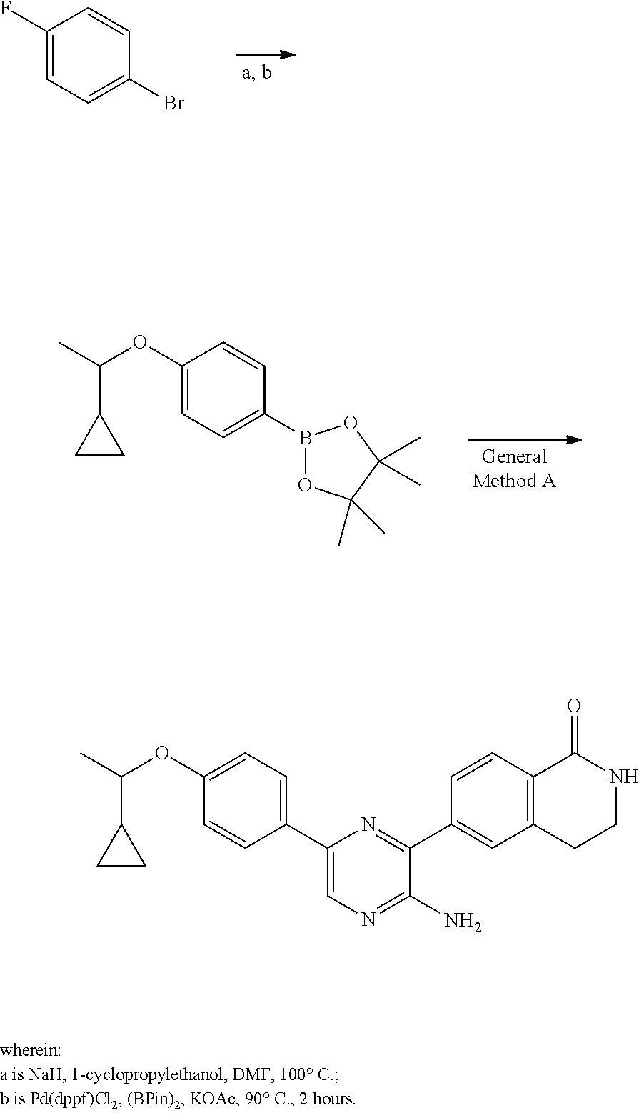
C1(F)=CC=C(Br)C=C1.O(C(C)C1CC1)C1=CC=C(B2OC(C)(C)C(C)(C)O2)C=C1.O(C(C)C1CC1)C1=CC=C(C2=CN=C(N)C(C3=CC4=C(C=C3)C(=O)NCC4)=N2)C=C1
